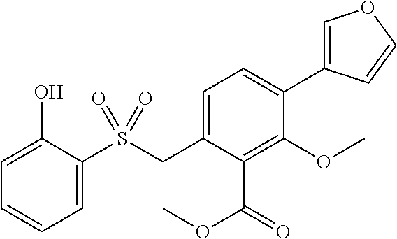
C1=C(CS(C2=CC=CC=C2O)(=O)=O)C(C(=O)OC)=C(OC)C(C2=COC=C2)=C1
